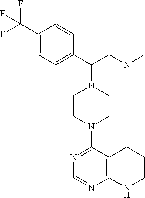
C1=C(C(N2CCN(C3=NC=NC4=C3CCCN4)CC2)CN(C)C)C=CC(C(F)(F)F)=C1
